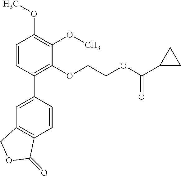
C1=CC(C2=CC3=C(C=C2)C(=O)OC3)=C(OCCOC(C2CC2)=O)C(OC)=C1OC
